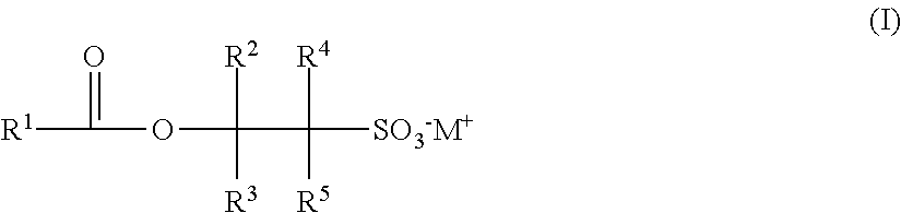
[R1]C(=O)OC(C([SO3-M+])([R4])[R5])([R2])[R3]
